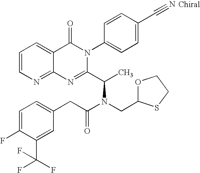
C12=NC=CC=C1C(=O)N(C1=CC=C(C#N)C=C1)C(C(C)N(CC1OCCS1)C(CC1=CC=C(F)C(C(F)(F)F)=C1)=O)=N2
